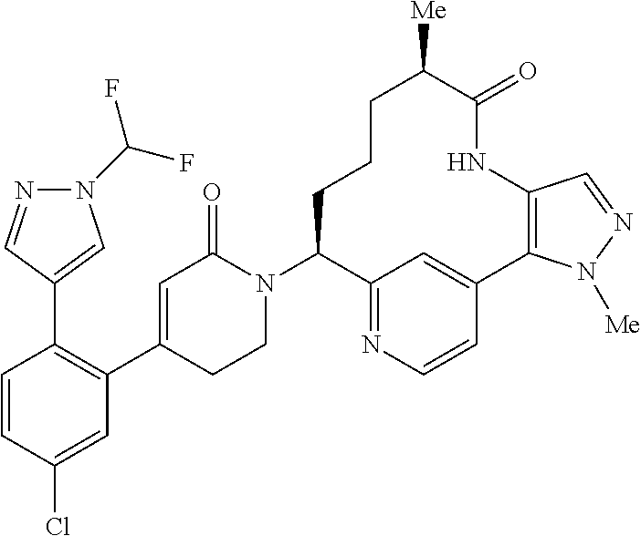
C1=CC(Cl)=CC(C2=CC(=O)N(C3C4=NC=CC(=C4)C4=C(NC(=O)C([Me])CCC3)C=NN4[Me])CC2)=C1C1=CN(C(F)F)N=C1
